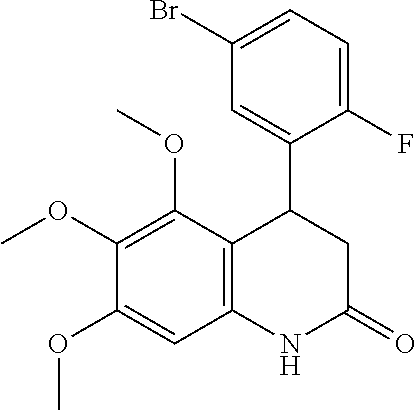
C12=C(C(OC)=C(OC)C(OC)=C1)C(C1=CC(Br)=CC=C1F)CC(=O)N2
